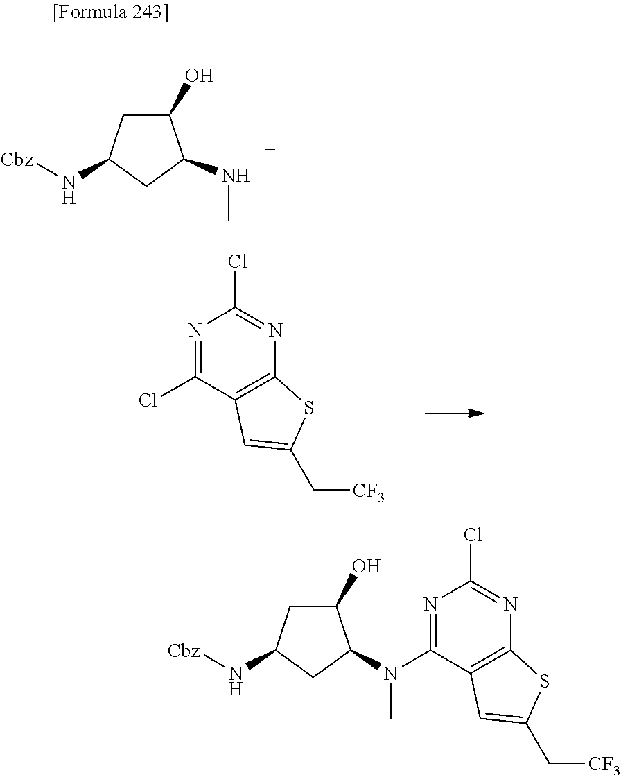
C1(O)CC(N[Cbz])CC1NC.N1=C(Cl)C2=C(N=C1Cl)SC(C[CF3])=C2.C1(O)CC(N[Cbz])CC1N(C1=NC(Cl)=NC2=C1C=C(C[CF3])S2)C
